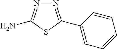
N1=C(C2=CC=CC=C2)SC(N)=N1
